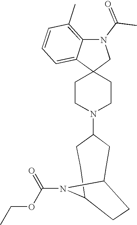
C1CN(C2CCC3N(C(OCC)=O)C(CC2)CC3)CCC12CN(C(C)=O)C1=C(C)C=CC=C21
